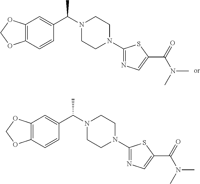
C12=C(C=CC(C(N3CCN(C4=NC=C(C(N(C)C)=O)S4)CC3)C)=C1)OCO2.C12=C(C=CC(C(N3CCN(C4=NC=C(C(N(C)C)=O)S4)CC3)C)=C1)OCO2
